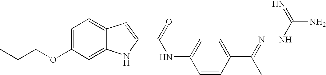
C1=C(OCCC)C=C2C(=C1)C=C(C(=O)NC1=CC=C(C(=NNC(N)=N)C)C=C1)N2
